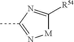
CC1=N[M]C([R54])=N1
